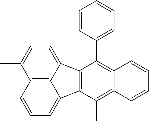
C12=C(C(C)=C3C(=C1C1=CC=CC=C1)C=CC=C3)C1=CC=CC3=C1C2=CC=C3C
